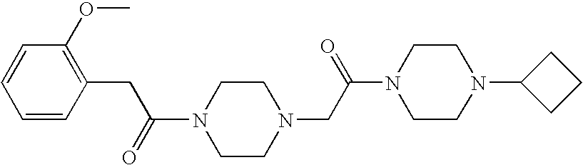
N1(C(=O)CC2=C(OC)C=CC=C2)CCN(CC(N2CCN(C3CCC3)CC2)=O)CC1
